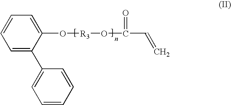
C1=C(C2=CC=CC=C2)C(O[R3]OC(C=C)=O)=CC=C1
